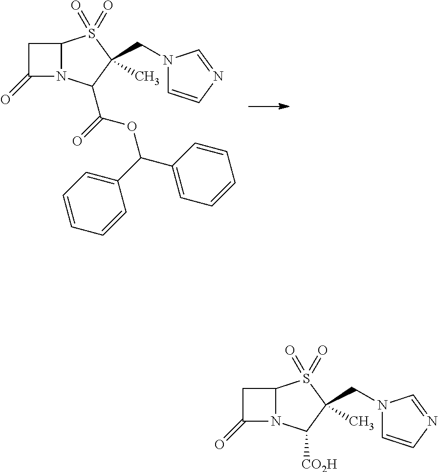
C1(=O)N2C(C1)S(=O)(=O)C(C)(CN1C=CN=C1)C2C(=O)OC(C1=CC=CC=C1)C1=CC=CC=C1.C1(=O)N2C(C1)S(=O)(=O)C(C)(CN1C=CN=C1)C2[CO2H]
